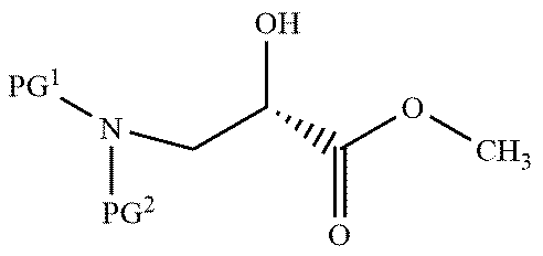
OC(C(OC)=O)CN([PG2])[PG1]
